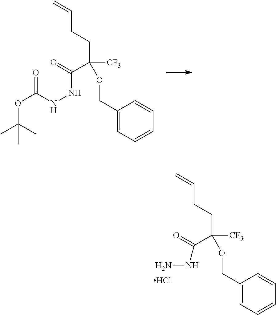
C(C(CCC=C)([CF3])OCC1=CC=CC=C1)(=O)NN.Cl.C(C(CCC=C)([CF3])OCC1=CC=CC=C1)(=O)NNC(OC(C)(C)C)=O
